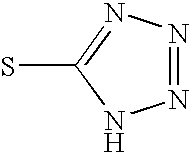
N1=NN=C(S)N1
